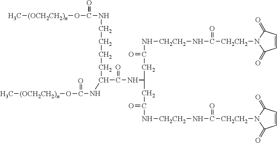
C[(OCH2CH2)n]OC(=O)NCCCCC(C(=O)NC(CC(N[CH2CH2]NC(=O)[CH2CH2]N1C(=O)C=CC1=O)=O)CC(N[CH2CH2]NC(=O)[CH2CH2]N1C(=O)C=CC1=O)=O)NC(=O)O[(OCH2CH2)n]C
